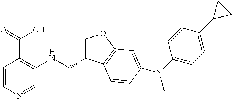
C1=CN=CC(NCC2COC3=C2C=CC(N(C2=CC=C(C4CC4)C=C2)C)=C3)=C1C(=O)O
